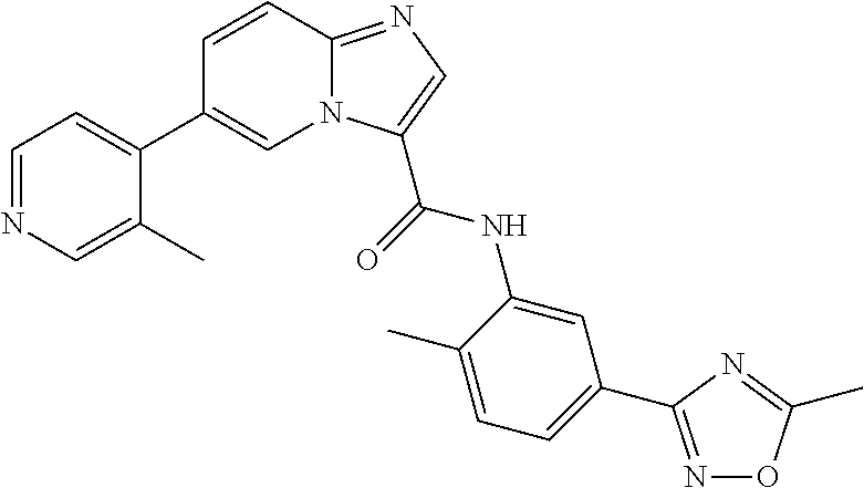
C1=CC2=NC=C(C(NC3=CC(C4=NOC(C)=N4)=CC=C3C)=O)N2C=C1C1=CC=NC=C1C
